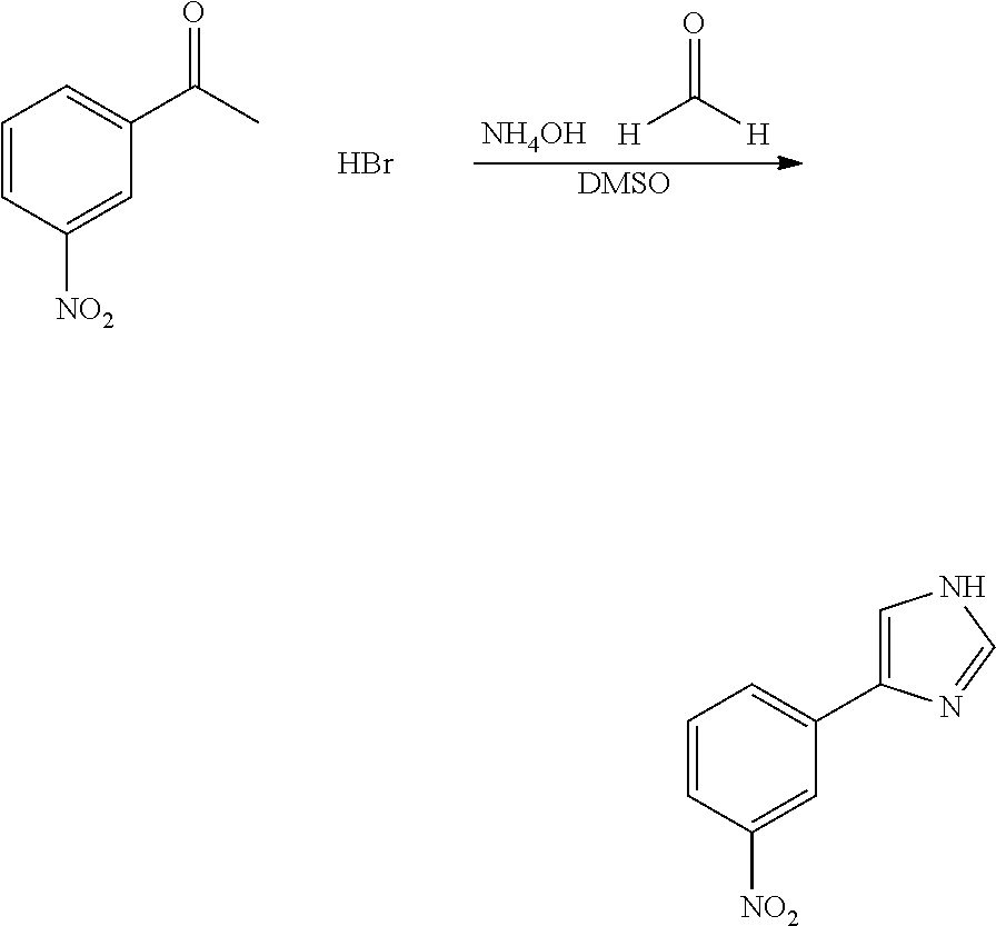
C1=CC([NO2])=CC(C2=CNC=N2)=C1.[NH4OH].O=C([H])[H].[DMSO].C1=CC([NO2])=CC(C(C)=O)=C1.Br
